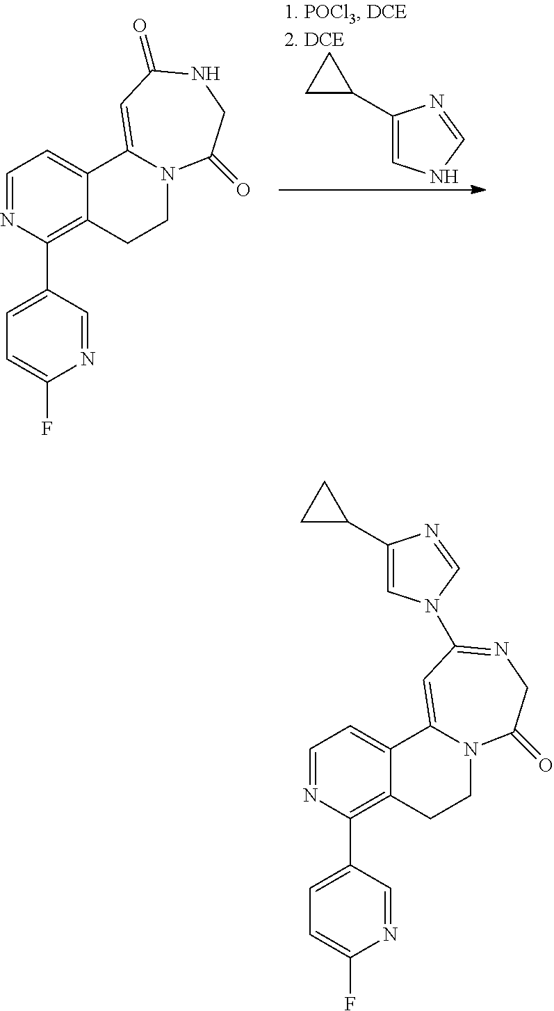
C1(C2CC2)=CNC=N1.C1=NC(C2=CC=C(F)N=C2)=C2C(=C1)C1=CC(=O)NCC(=O)N1CC2.C1=NC(C2=CC=C(F)N=C2)=C2C(=C1)C1=CC(N3C=C(C4CC4)N=C3)=NCC(=O)N1CC2
